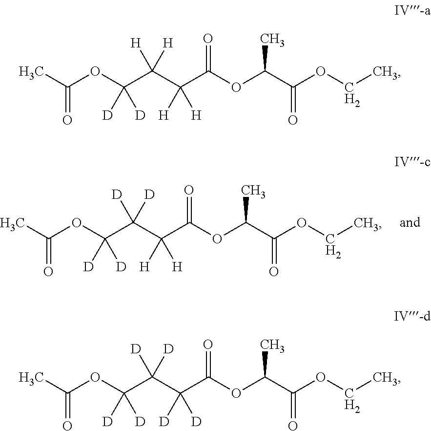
O(C(C(C(C(OC(C(OCC)=O)C)=O)([H])[H])([D])[D])([D])[D])C(C)=O.O(C(C(C(C(OC(C(OCC)=O)C)=O)([H])[H])([H])[H])([D])[D])C(C)=O.O(C(C(C(C(OC(C(OCC)=O)C)=O)([D])[D])([D])[D])([D])[D])C(C)=O
